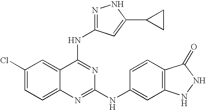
C1(Cl)=CC=C2C(=C1)C(NC1=NNC(C3CC3)=C1)=NC(NC1=CC3=C(C=C1)C(=O)NN3)=N2
